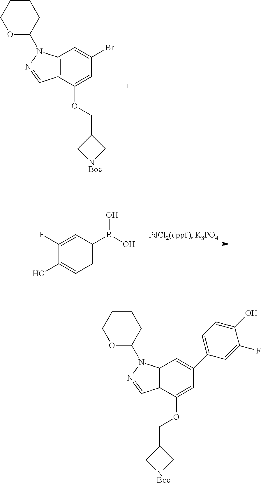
C1(F)=CC(B(O)O)=CC=C1O.C12=C(C(OCC3C[NBoc]C3)=CC(Br)=C1)C=NN2C1CCCCO1.C12=C(C(OCC3C[NBoc]C3)=CC(C3=CC=C(O)C(F)=C3)=C1)C=NN2C1CCCCO1
